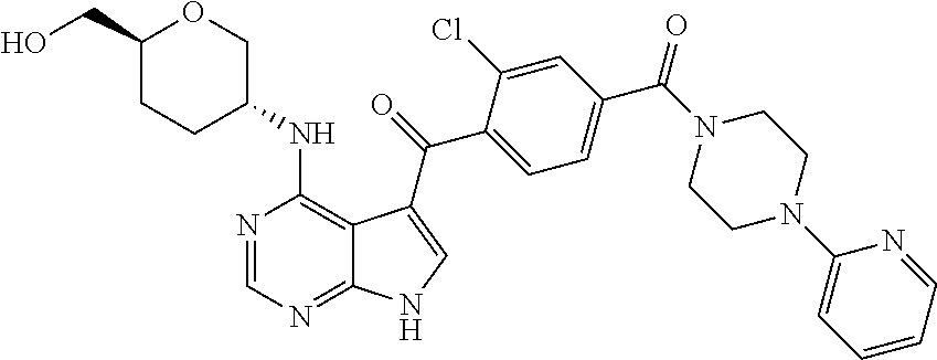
C1(C(N2CCN(C3=CC=CC=N3)CC2)=O)=CC=C(C(=O)C2=CNC3=NC=NC(NC4COC(CO)CC4)=C32)C(Cl)=C1
